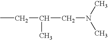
CCC(CN(C)C)C
